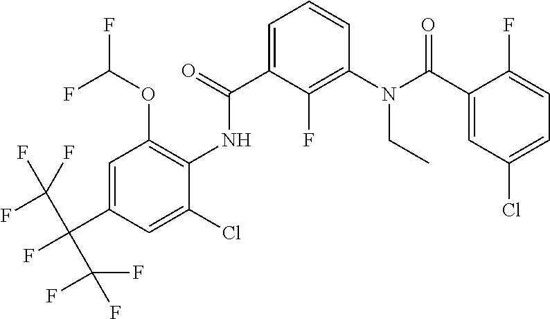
C1=C(C(=O)NC2=C(OC(F)F)C=C(C(C(F)(F)F)(C(F)(F)F)F)C=C2Cl)C(F)=C(N(C(C2=CC(Cl)=CC=C2F)=O)CC)C=C1
